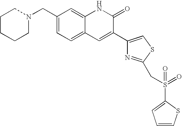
C1(CN2CCCCC2)=CC=C2C(=C1)NC(=O)C(C1=CSC(CS(C3=CC=CS3)(=O)=O)=N1)=C2
